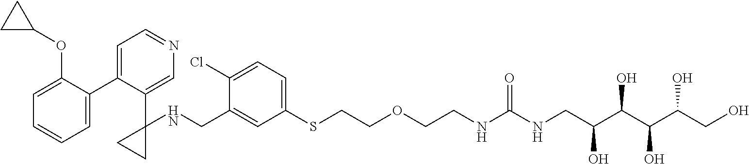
C1=C(C2=CC=NC=C2C2(NCC3=CC(SCCOCCNC(NCC(C(C(C(CO)O)O)O)O)=O)=CC=C3Cl)CC2)C(OC2CC2)=CC=C1
